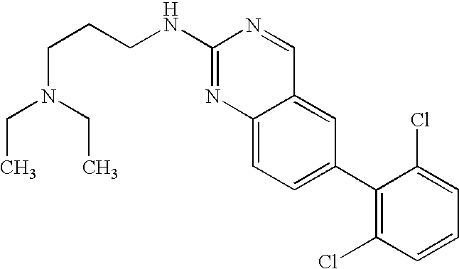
C12=CC=C(C3=C(Cl)C=CC=C3Cl)C=C1C=NC(NCCCN(CC)CC)=N2
